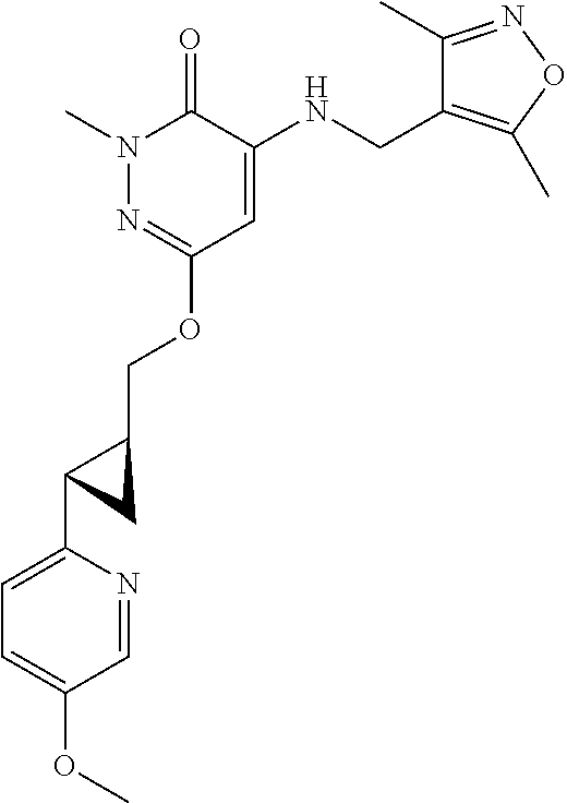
N1(C)N=C(OCC2CC2C2=CC=C(OC)C=N2)C=C(NCC2=C(C)ON=C2C)C1=O
